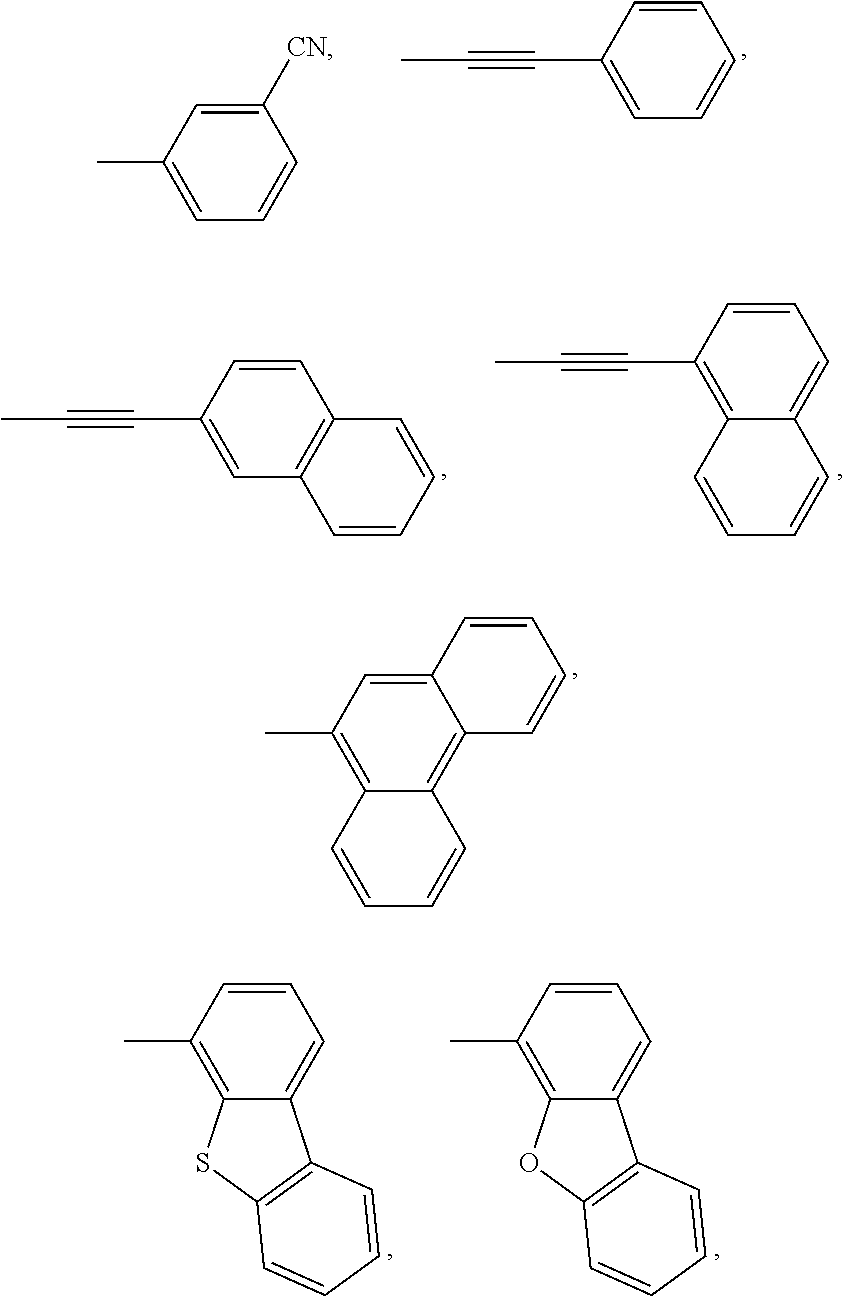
C1(C)=CC=CC([CN])=C1.C1(C#CC)=CC=CC=C1.C1(C#CC)=CC2=C(C=C1)C=CC=C2.C1(C#CC)=C2C=CC=CC2=CC=C1.C1=CC=C2C(=C1C)SC1=C2C=CC=C1.C1=CC=C2C(=C1C)OC1=C2C=CC=C1.C1=CC=CC2=C3C=CC=CC3=C(C)C=C12
